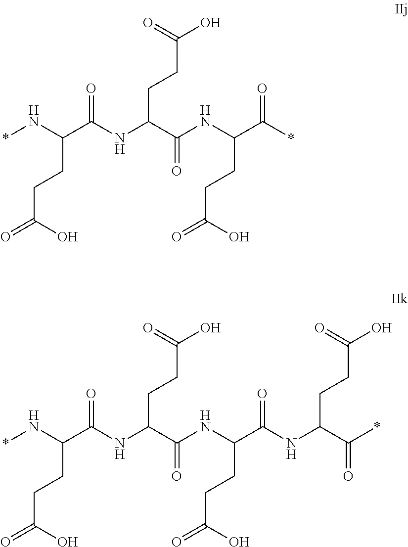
*NC(C(NC(C(NC(C(*)=O)CCC(=O)O)=O)CCC(O)=O)=O)CCC(=O)O.*NC(C(NC(C(NC(C(NC(C(*)=O)CCC(O)=O)=O)CCC(=O)O)=O)CCC(O)=O)=O)CCC(=O)O
